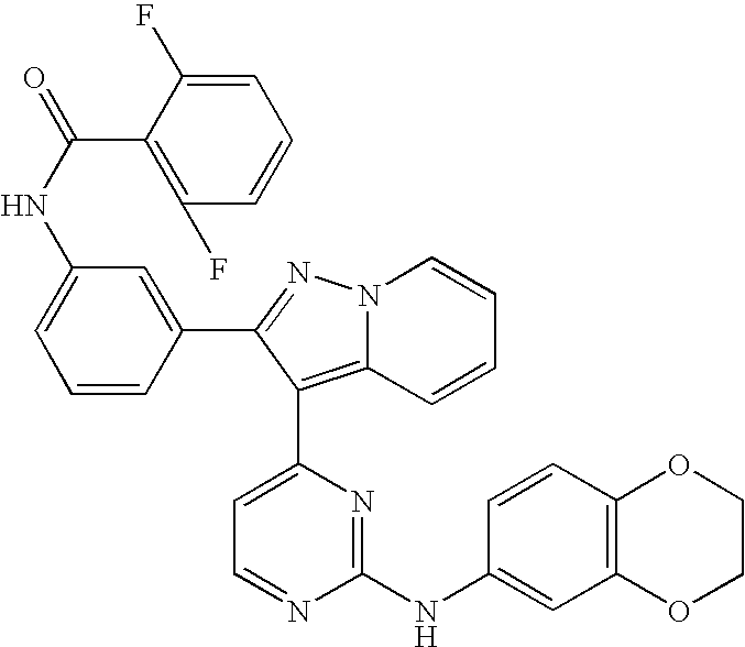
C1=C(F)C(C(NC2=CC=CC(C3=NN4C(=C3C3=CC=NC(NC5=CC6=C(C=C5)OCCO6)=N3)C=CC=C4)=C2)=O)=C(F)C=C1
